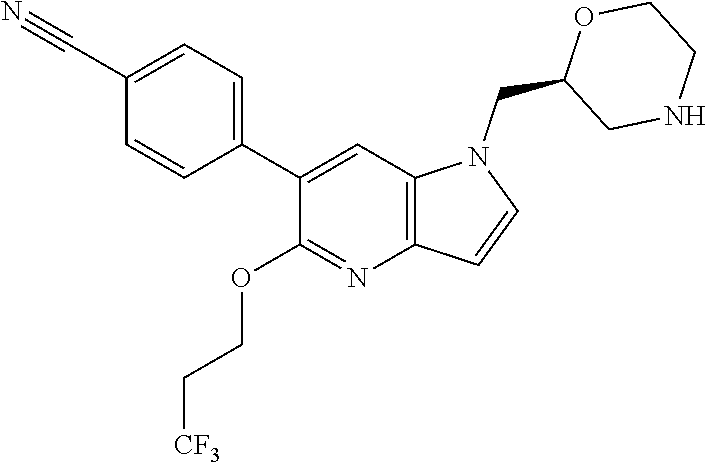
C1(C2=CC=C(C#N)C=C2)=CC2=C(N=C1OCC[CF3])C=CN2CC1CNCCO1
